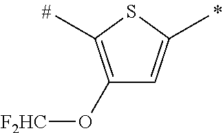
C1(O[F2HC])=C(C)SC(C)=C1
